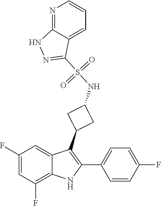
C1(F)=CC(F)=C2C(=C1)C(C1CC(NS(C3=NNC4=NC=CC=C34)(=O)=O)C1)=C(C1=CC=C(F)C=C1)N2
